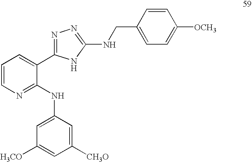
C1=CN=C(NC2=CC([H3CO])=CC([CH3O])=C2)C(C2=NN=C(NCC3=CC=C([OCH3])C=C3)N2)=C1
